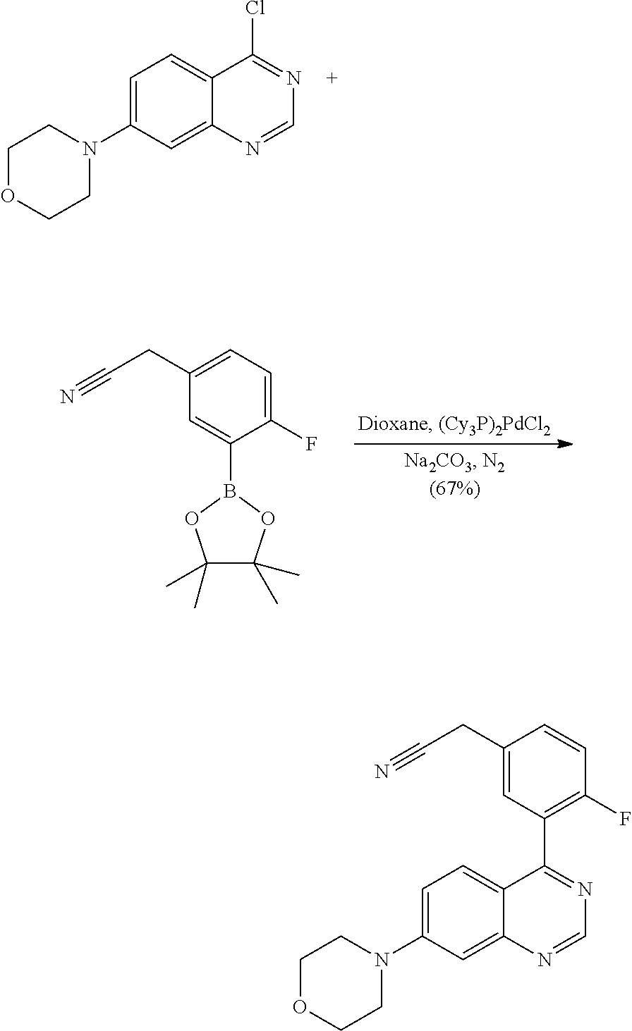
C1OCCN(C2=CC=C3C(=C2)N=CN=C3Cl)C1.C1(CC#N)=CC=C(F)C(B2OC(C)(C)C(C)(C)O2)=C1.C1(CC#N)=CC(C2=NC=NC3=CC(N4CCOCC4)=CC=C23)=C(F)C=C1
